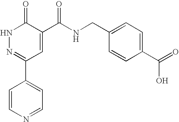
N1N=C(C2=CC=NC=C2)C=C(C(NCC2=CC=C(C(=O)O)C=C2)=O)C1=O
